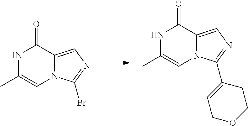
C1(C)=CN2C(=CN=C2Br)C(=O)N1.C1(C)=CN2C(=CN=C2C2=CCOCC2)C(=O)N1
